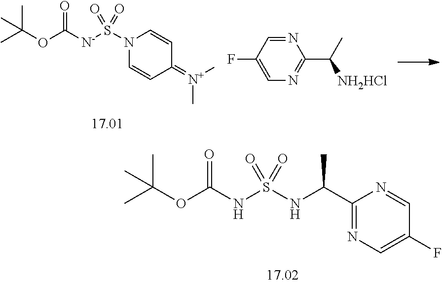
O(C(NS(NC(C1=NC=C(F)C=N1)C)(=O)=O)=O)C(C)(C)C.O(C([N-]S(N1C=CC(=[N+](C)C)C=C1)(=O)=O)=O)C(C)(C)C.C1(C(C)[NH2HCl])=NC=C(F)C=N1
